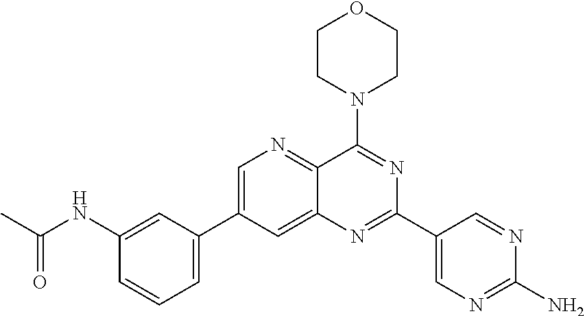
C1=C(C2=NC3=CC(C4=CC=CC(NC(=O)C)=C4)=CN=C3C(N3CCOCC3)=N2)C=NC(N)=N1
